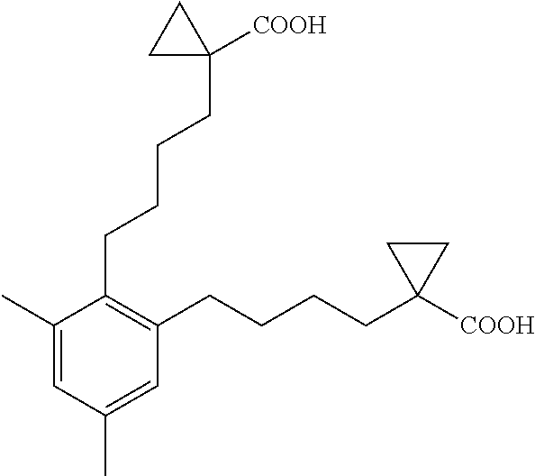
C1(C)=CC(C)=CC(CCCCC2([COOH])CC2)=C1CCCCC1([COOH])CC1
